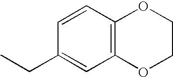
C1=CC2=C(C=C1CC)OCCO2
